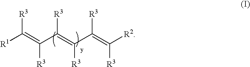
[R3]C(=C(C(=C(C(=C([R2])[R3])[R3])[R3])[R3])[R3])[R1]
